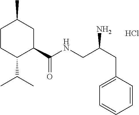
C1CC(C(C)C)C(C(NCC(CC2=CC=CC=C2)N)=O)CC1C.Cl
